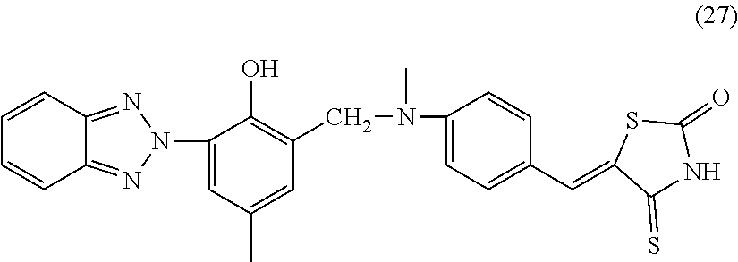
C1=CC2=NN(C3=CC(C)=CC(CN(C4=CC=C(C=C5C(=S)NC(=O)S5)C=C4)C)=C3O)N=C2C=C1
